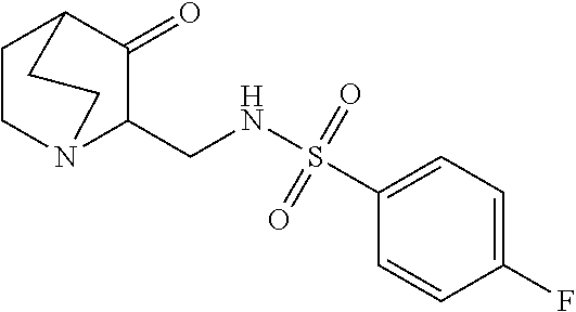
C1CN2C(CNS(C3=CC=C(F)C=C3)(=O)=O)C(=O)C1CC2
